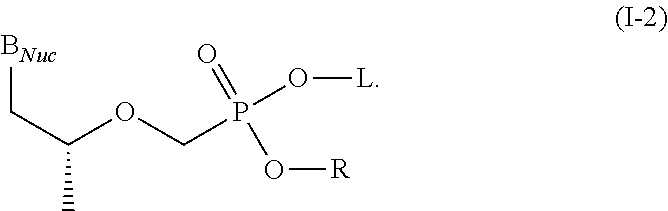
[BNuc]CC(OCP(=O)(O[R])O[L])C
